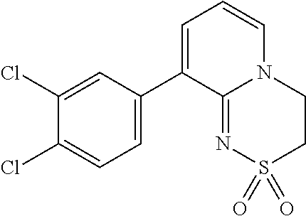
C1=C(C2=CC=C(Cl)C(Cl)=C2)C2=NS(=O)(=O)CCN2C=C1
